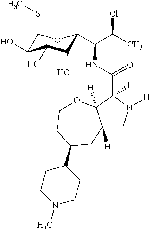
C12([H])CN([H])C(C(NC(C(C)Cl)C3C(O)C(O)C(O)C(SC)O3)=O)([H])C1([H])OCCC(C1CCN(C)CC1)C2
